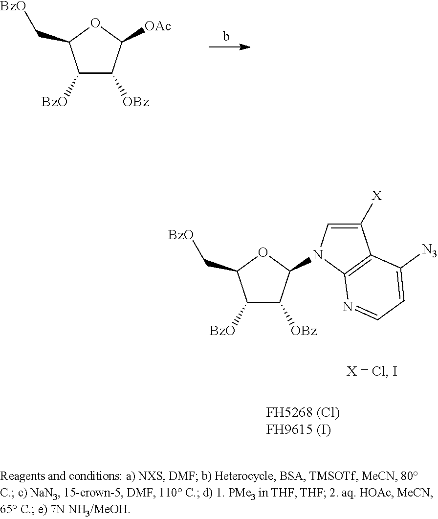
C1([BzO])C([OBz])C([OAc])OC1C[BzO].C1([BzO])C([OBz])C(N2C=C([X])C3=C2N=CC=C3[N3])OC1C[BzO]
